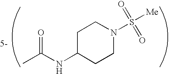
C1CC(NC(C)=O)CCN1S([Me])(=O)=O
